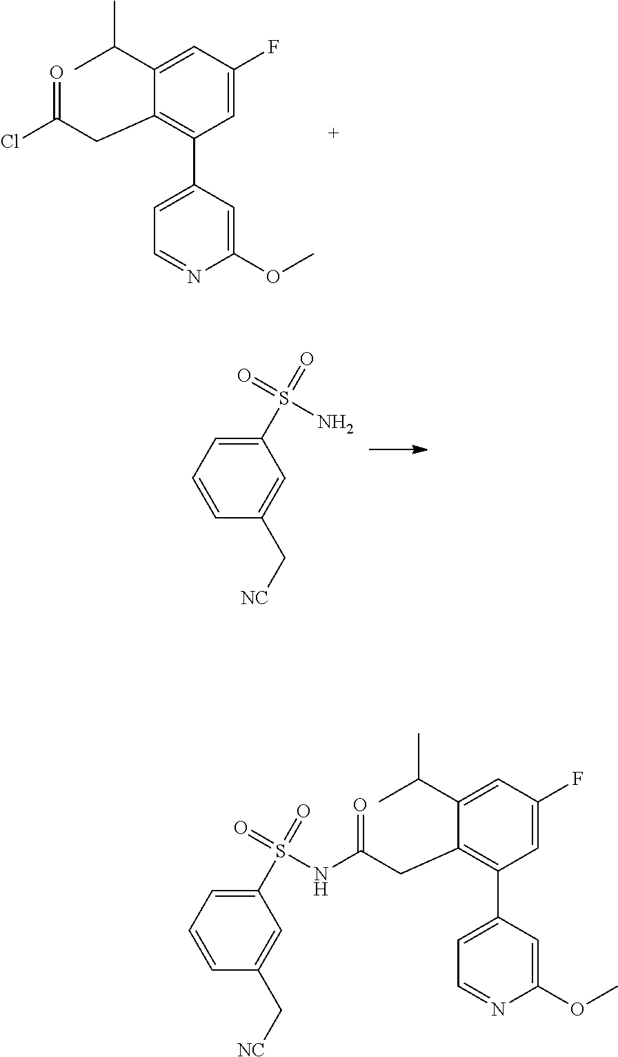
C1=C(F)C=C(C(C)C)C(CC(Cl)=O)=C1C1=CC=NC(OC)=C1.C1(S(N)(=O)=O)=CC=CC(C[NC])=C1.C1=C(F)C=C(C(C)C)C(CC(=O)NS(C2=CC=CC(C[NC])=C2)(=O)=O)=C1C1=CC=NC(OC)=C1
